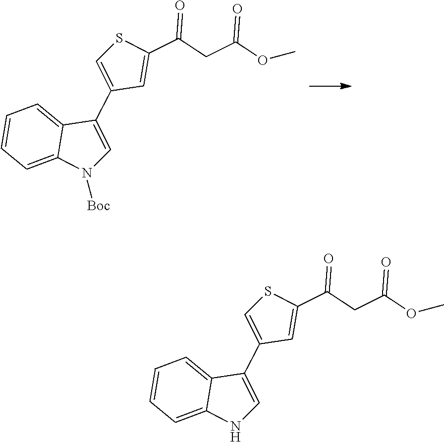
C1(C2=CN([Boc])C3=CC=CC=C23)=CSC(C(CC(OC)=O)=O)=C1.C1(C2=CNC3=CC=CC=C23)=CSC(C(CC(OC)=O)=O)=C1
